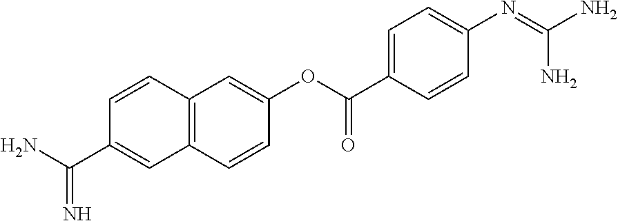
C12=C(C=CC(OC(C3=CC=C(N=C(N)N)C=C3)=O)=C1)C=C(C(N)=N)C=C2
